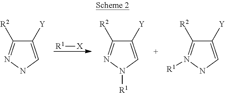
C1([Y])=CNN=C1[R2].[R1][X].C1([Y])=CN([R1])N=C1[R2].C1([Y])=CNN([R1])=C1[R2]
